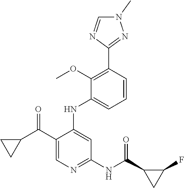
C1=CC(C2=NN(C)C=N2)=C(OC)C(NC2=CC(NC(C3CC3F)=O)=NC=C2C(C2CC2)=O)=C1
